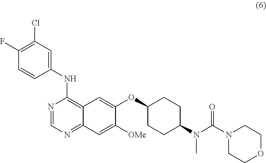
C1(NC2=C3C(=NC=N2)C=C([OMe])C(OC2CCC(N(C)C(N4CCOCC4)=O)CC2)=C3)=CC(Cl)=C(F)C=C1
